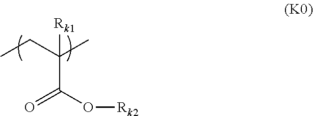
CCC(C)([Rk1])C(=O)O[Rk2]
